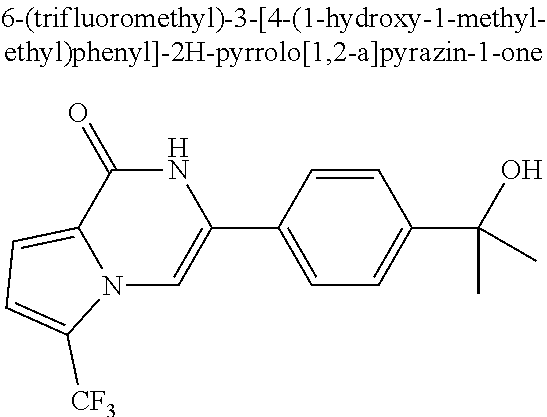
N12C=C(C3=CC=C(C(O)(C)C)C=C3)NC(=O)C1=CC=C2[CF3]
